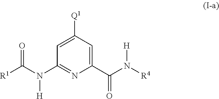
C1(C(N([R4])[H])=O)=CC([Q1])=CC(N(C([R1])=O)[H])=N1
